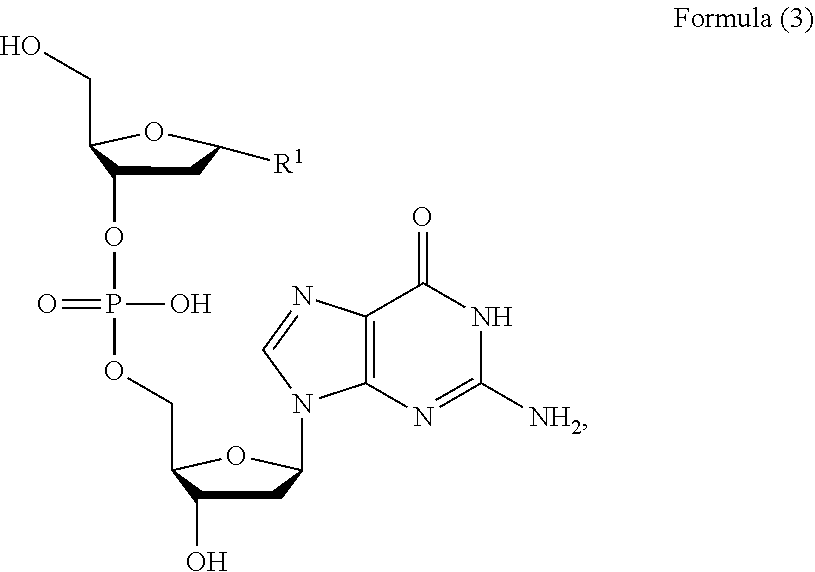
C1C(OP(O)(=O)OCC2C(O)CC(N3C4=C(N=C3)C(=O)NC([NH2])=N4)O2)C(CO)OC1[R1]
